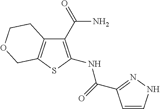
C1(C(=O)N)=C(NC(=O)C2=NNC=C2)SC2=C1CCOC2
